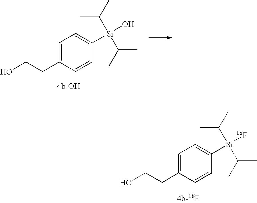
C1=C(CCO)C=CC([Si](C(C)C)(C(C)C)O)=C1.C1=C(CCO)C=CC([Si](C(C)C)(C(C)C)[18F])=C1
